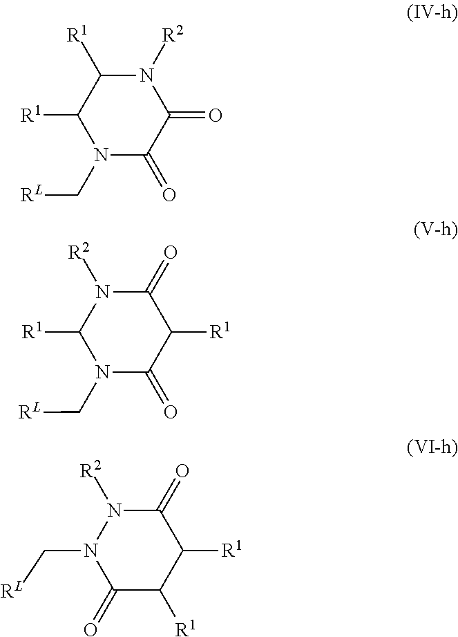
N1([R2])C([R1])C([R1])N(C[RL])C(=O)C1=O.C1(=O)N([R2])C([R1])N(C[RL])C(=O)C1[R1].C1(=O)N([R2])N(C[RL])C(=O)C([R1])C1[R1]
